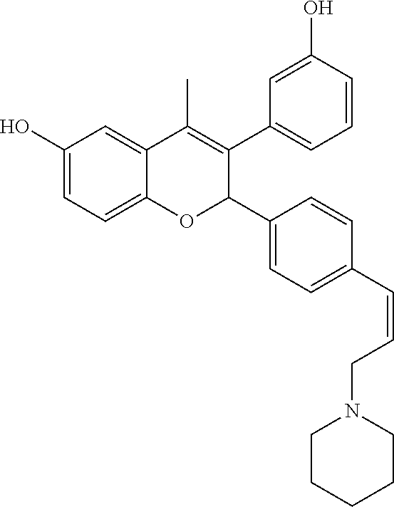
C1=C(O)C=C2C(=C1)OC(C1=CC=C(C=CCN3CCCCC3)C=C1)C(C1=CC=CC(O)=C1)=C2C
